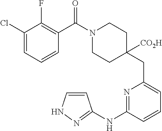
C1(Cl)=CC=CC(C(N2CCC(CC3=CC=CC(NC4=NNC=C4)=N3)([CO2H])CC2)=O)=C1F
